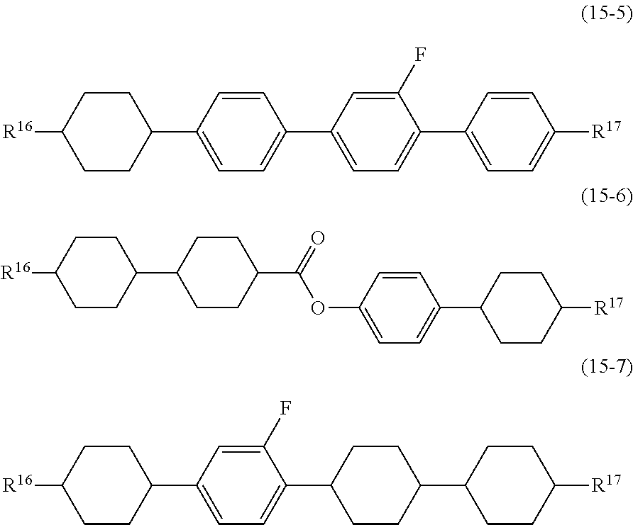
C1(C2=CC=C(C3=CC=C([R17])C=C3)C(F)=C2)=CC=C(C2CCC([R16])CC2)C=C1.C1(C(=O)OC2=CC=C(C3CCC([R17])CC3)C=C2)CCC(C2CCC([R16])CC2)CC1.C1(C2CCC(C3CCC([R17])CC3)CC2)=CC=C(C2CCC([R16])CC2)C=C1F
